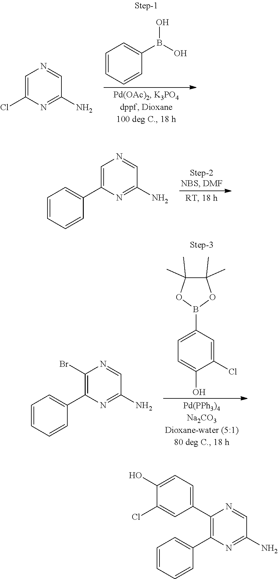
C1=CC=CC(B(O)O)=C1.C1=C(Cl)N=C(N)C=N1.C1=CC=CC(C2=CN=CC(N)=N2)=C1.C1=C(B2OC(C)(C)C(C)(C)O2)C=C(Cl)C(O)=C1.C1=CC=CC(C2=C(Br)N=CC(N)=N2)=C1.C1=CC=CC(C2=C(C3=CC=C(O)C(Cl)=C3)N=CC(N)=N2)=C1
